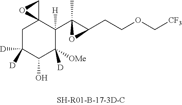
C1C([D])([D])C(O)C([OMe])([D])C(C2(C)C(CCOC[CF3])O2)([H])C12CO2
